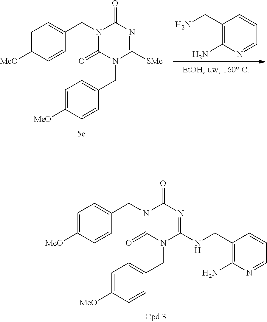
C1=C([MeO])C=CC(CN2C(=O)N(CC3=CC=C([MeO])C=C3)C(NCC3=C(N)N=CC=C3)=NC2=O)=C1.C1(CN)=C(N)N=CC=C1.C1=C([MeO])C=CC(CN2C(=O)N(CC3=CC=C([MeO])C=C3)C([SMe])=NC2=O)=C1
